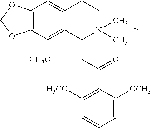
[I-].C12=C(C([CH3O])=C3C(=C1)CCN(C)(C)C3CC(=O)C1=C([H3CO])C=CC=C1[OCH3])OCO2
